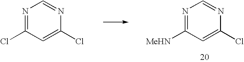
N1=C(Cl)C=C(Cl)N=C1.N1=C([MeHN])C=C(Cl)N=C1
